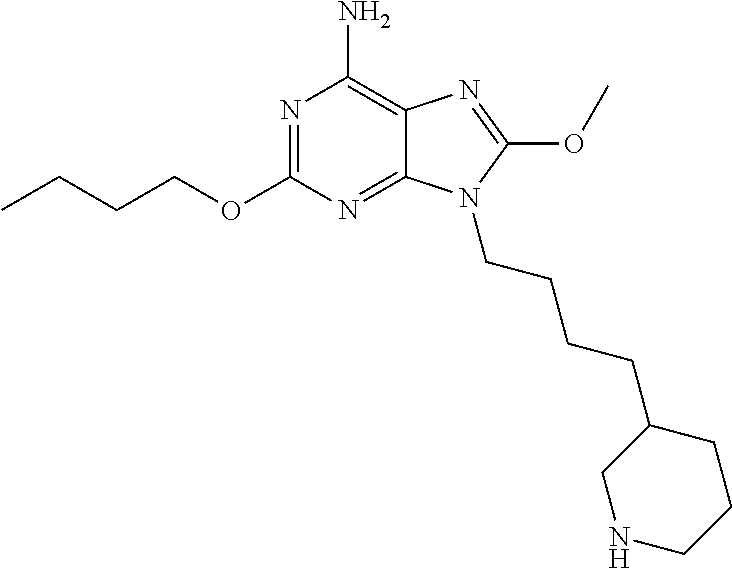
N1=C(OCCCC)N=C2C(=C1N)N=C(OC)N2CCCCC1CNCCC1
